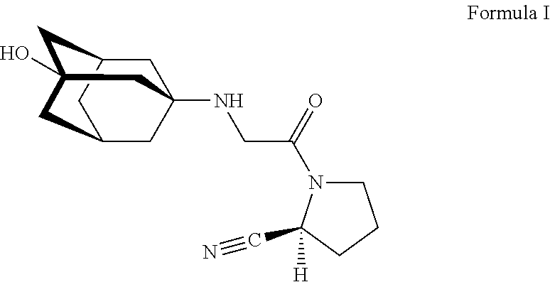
C1C2CC3(O)CC(CC1(NCC(N1CCCC1([H])C#N)=O)C3)C2
